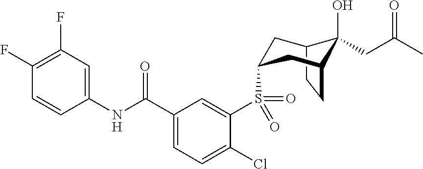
C12CCC(CC(S(C3=CC(C(NC4=CC(F)=C(F)C=C4)=O)=CC=C3Cl)(=O)=O)C1)C2(O)CC(C)=O
